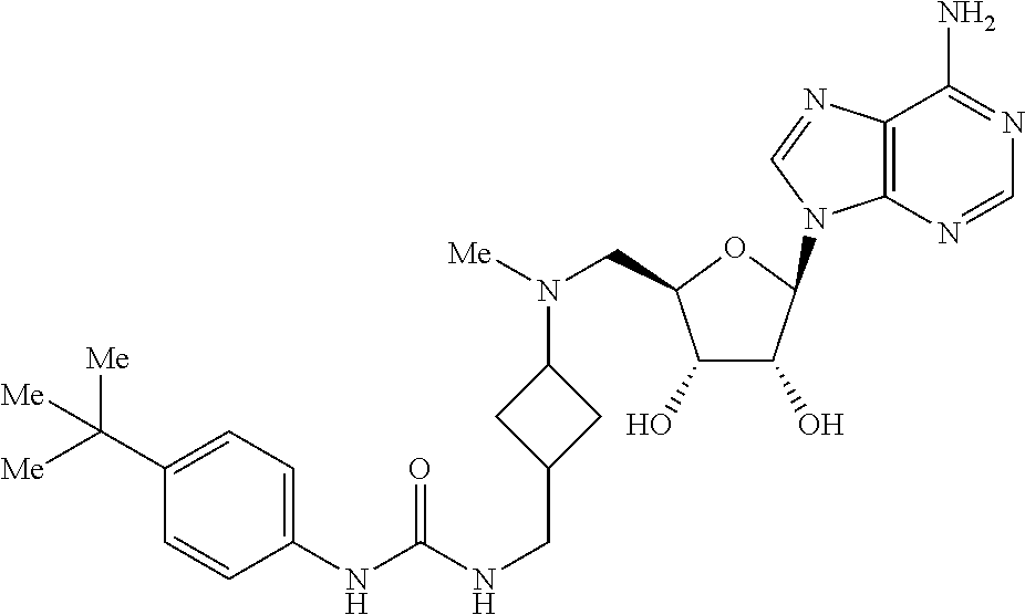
C1(C([Me])([Me])[Me])=CC=C(NC(NCC2CC(N([Me])CC3C(O)C(O)C(N4C5=C(C(N)=NC=N5)N=C4)O3)C2)=O)C=C1
